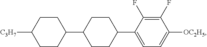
C1CC(C2CCC(C3=CC=C([OC2H5])C(F)=C3F)CC2)CCC1[C3H7]
